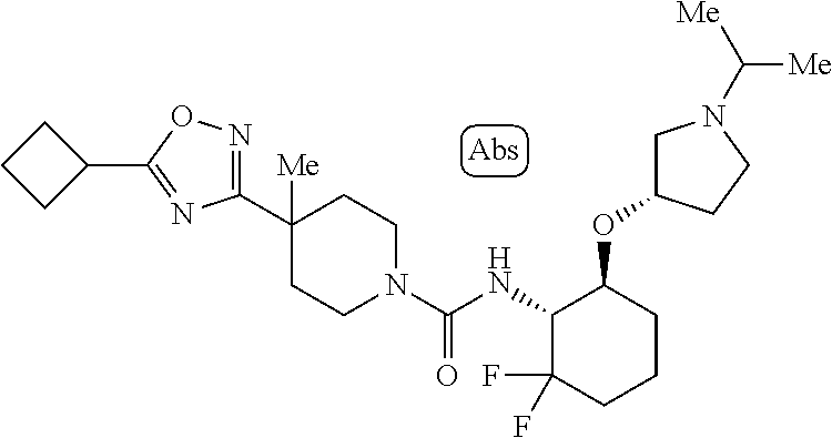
C1(C2([Me])CCN(C(NC3C(F)(F)CCCC3OC3CN(C([Me])[Me])CC3)=O)CC2)=NOC(C2CCC2)=N1
